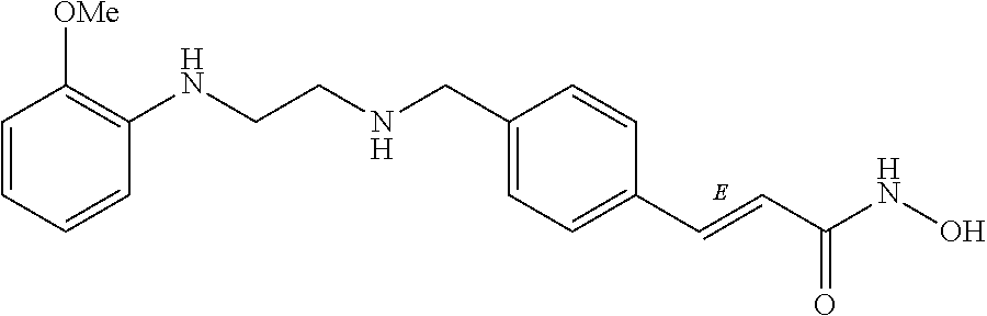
C(C1=CC=C(C=CC(NO)=O)C=C1)NCCNC1=C([OMe])C=CC=C1
